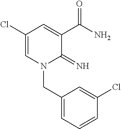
C1(Cl)=CN(CC2=CC=CC(Cl)=C2)C(=N)C(C(N)=O)=C1
